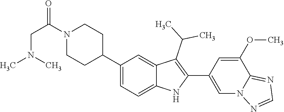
C1N(C(=O)CN(C)C)CCC(C2=CC=C3C(=C2)C(C(C)C)=C(C2=CN4C(=NC=N4)C(OC)=C2)N3)C1
